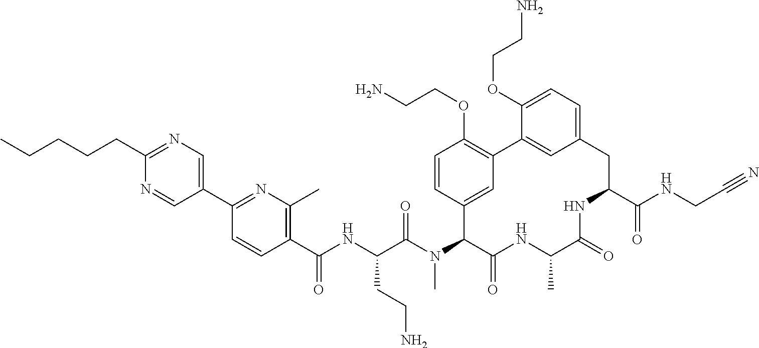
CCCCCC1=NC=C(C2=NC(C)=C(C(NC(C(N(C3C(=O)NC(C)C(=O)NC(C(NCC#N)=O)CC4=CC=C(OCCN)C(=C4)C4=C(OCCN)C=CC3=C4)C)=O)CCN)=O)C=C2)C=N1
